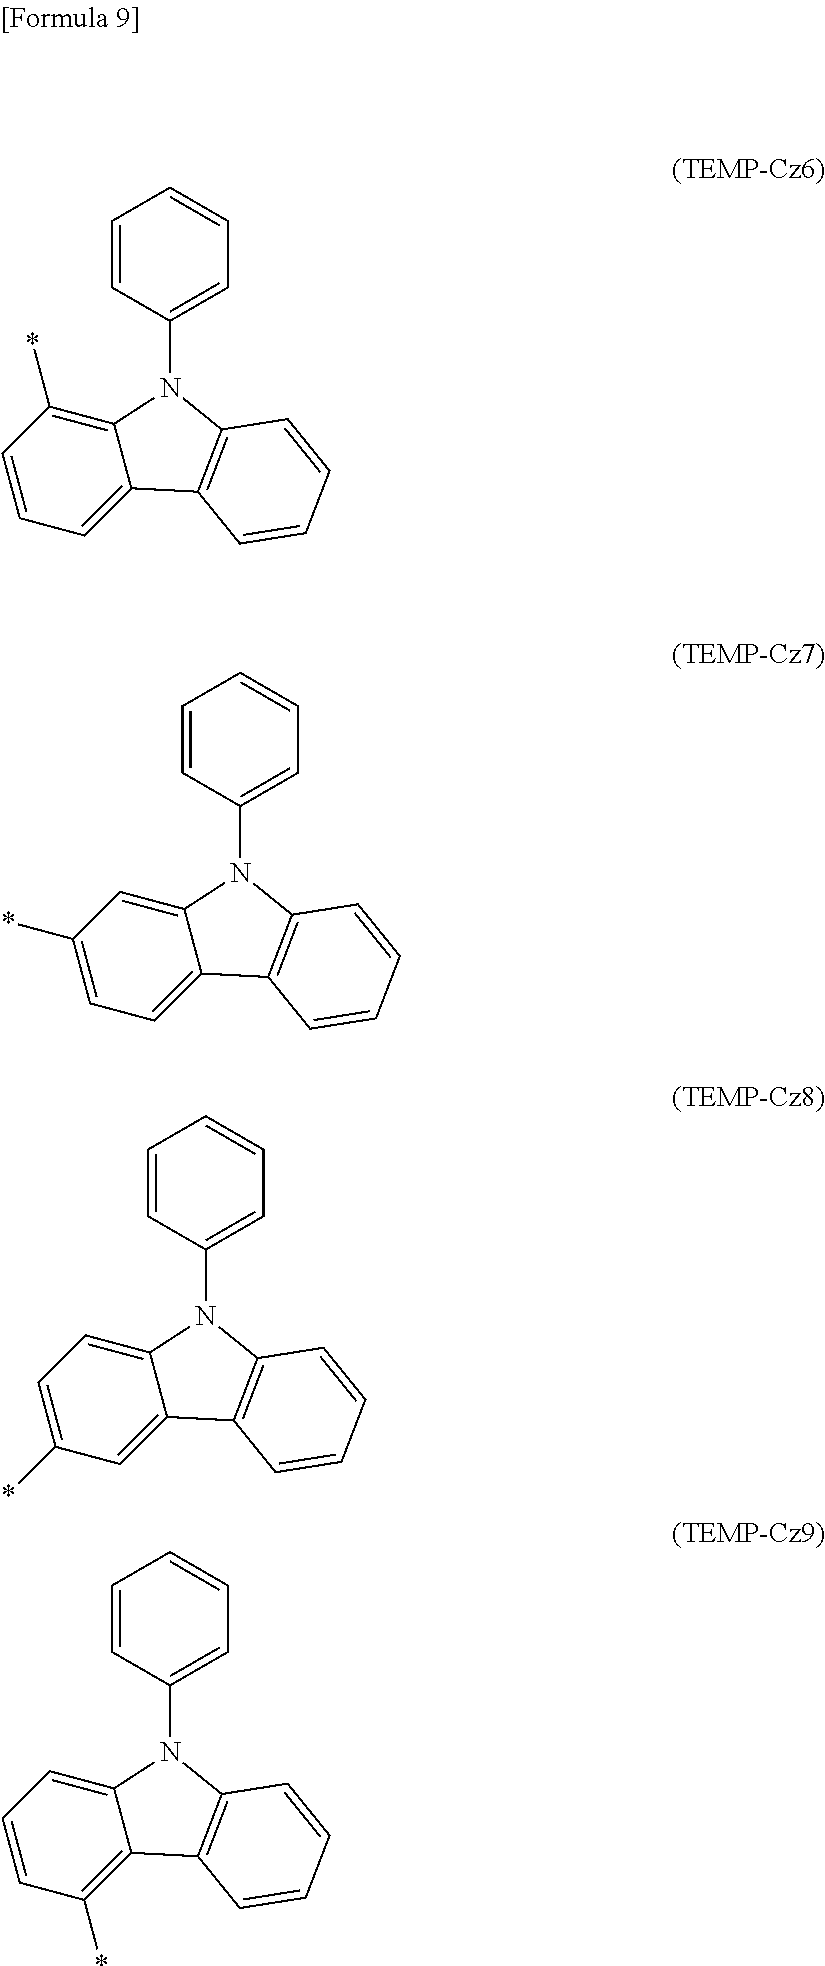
C1=CC=C2C(=C1*)N(C1=CC=CC=C1)C1=C2C=CC=C1.C1(*)=CC=C2C(=C1)N(C1=CC=CC=C1)C1=C2C=CC=C1.C1=C(*)C=C2C(=C1)N(C1=CC=CC=C1)C1=C2C=CC=C1.C1=CC(*)=C2C(=C1)N(C1=CC=CC=C1)C1=C2C=CC=C1
